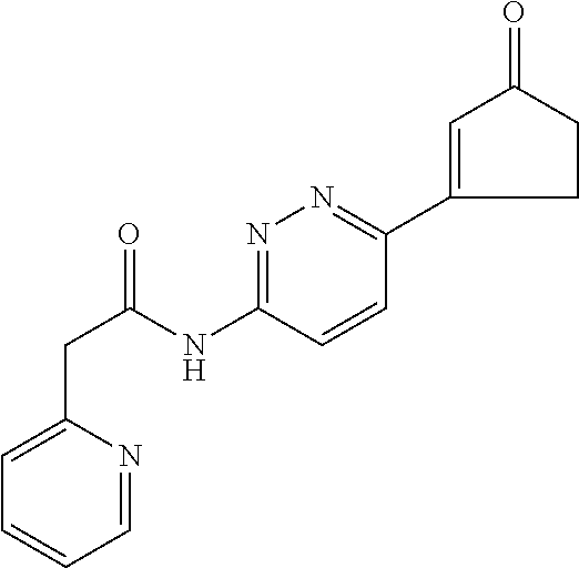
C1=C(C2=NN=C(NC(CC3=CC=CC=N3)=O)C=C2)CCC1=O
